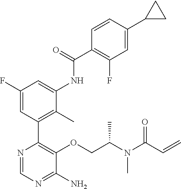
C(COC1=C(C2=C(C)C(NC(C3=C(F)C=C(C4CC4)C=C3)=O)=CC(F)=C2)N=CN=C1N)(N(C(C=C)=O)C)C
